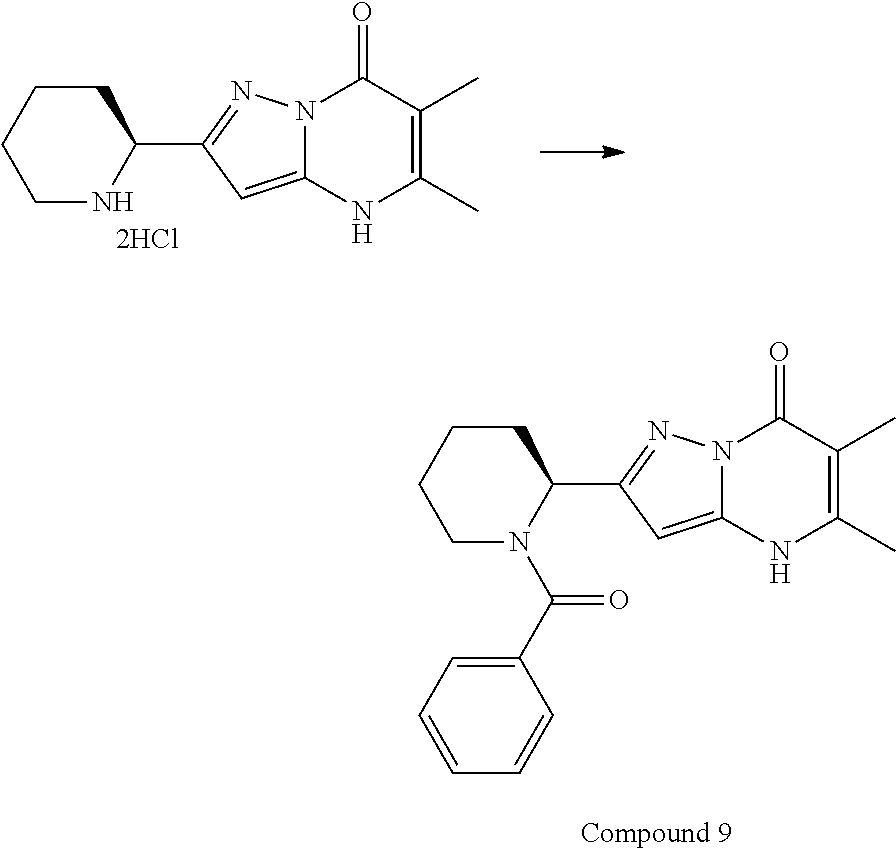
C1CCCNC1C1=NN2C(=C1)NC(C)=C(C)C2=O.C1CCCN(C(C2=CC=CC=C2)=O)C1C1=NN2C(=C1)NC(C)=C(C)C2=O
